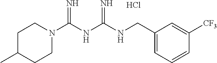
C1C(C)CCN(C(NC(NCC2=CC=CC([CF3])=C2)=N)=N)C1.Cl
